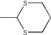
CC1SCCCS1
